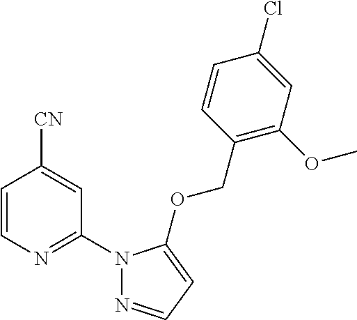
C1=CN=C(N2N=CC=C2OCC2=C(OC)C=C(Cl)C=C2)C=C1[CN]
